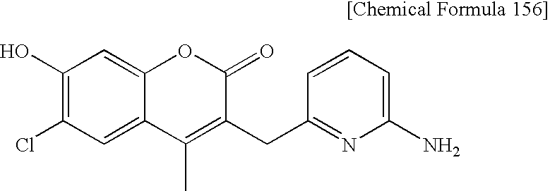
C1(O)=C(Cl)C=C2C(=C1)OC(=O)C(CC1=NC(N)=CC=C1)=C2C
